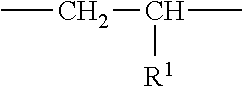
CCC(C)[R1]
